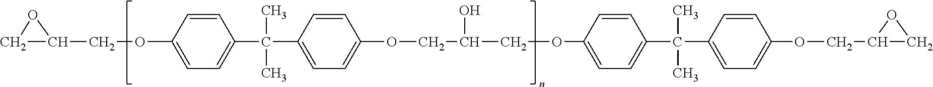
C1C(COC2=CC=C(C(C3=CC=C(OCC(O)COC4=CC=C(C(C5=CC=C(OCC6CO6)C=C5)(C)C)C=C4)C=C3)(C)C)C=C2)O1
